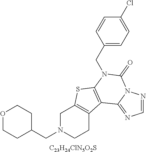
C1N(CC2CCOCC2)CCC2=C1SC1=C2C2=NC=NN2C(=O)N1CC1=CC=C(Cl)C=C1.[C23H24ClN5O2S]
